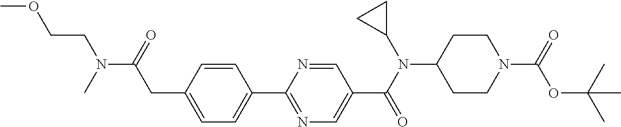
C1(CC(N(C)CCOC)=O)=CC=C(C2=NC=C(C(N(C3CC3)C3CCN(C(=O)OC(C)(C)C)CC3)=O)C=N2)C=C1
